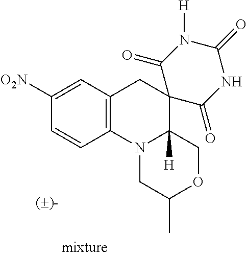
C12=C(C=C([O2N])C=C1)CC1(C3([H])N2CC(C)OC3)C(=O)NC(=O)N([H])C1=O
